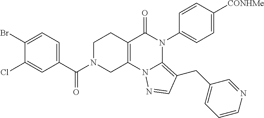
C1(Br)=CC=C(C(N2CC3=C(CC2)C(=O)N(C2=CC=C([CONHMe])C=C2)C2=C(CC4=CC=CN=C4)C=NN32)=O)C=C1Cl
